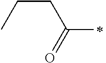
C(CC)C(=O)C
